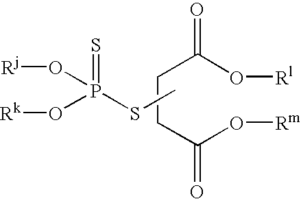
C(C(O[Rl])=O)CC(O[Rm])=O.[Rj]OP(O[Rk])(SC)=S
